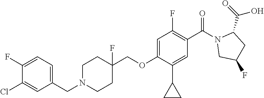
C1(CN2CCC(COC3=CC(F)=C(C(=O)N4CC(F)CC4C(=O)O)C=C3C3CC3)(F)CC2)=CC=C(F)C(Cl)=C1
